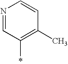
N1=CC(*)=C(C)C=C1
